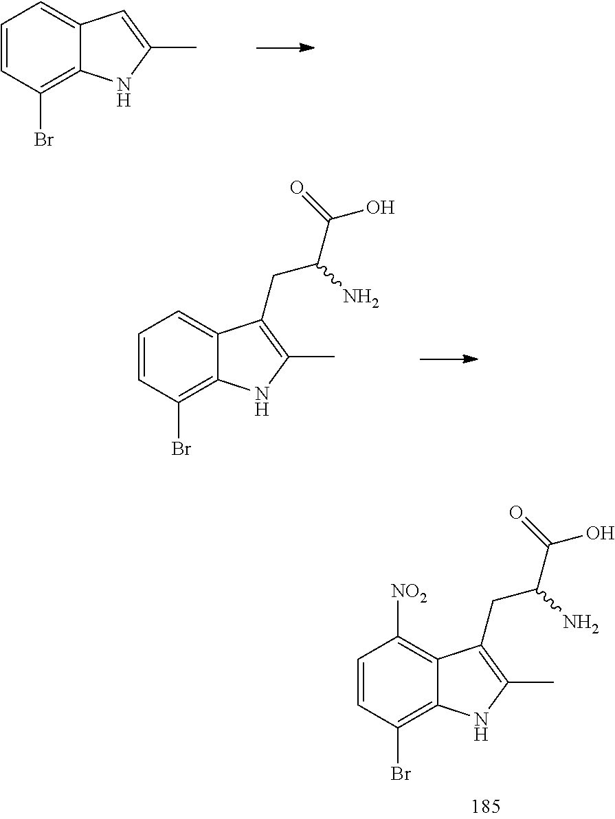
C1=CC(Br)=C2C(=C1[NO2])C(CC(C(=O)O)N)=C(C)N2.C1=CC(Br)=C2C(=C1)C=C(C)N2.C1=CC(Br)=C2C(=C1)C(CC(C(=O)O)N)=C(C)N2
